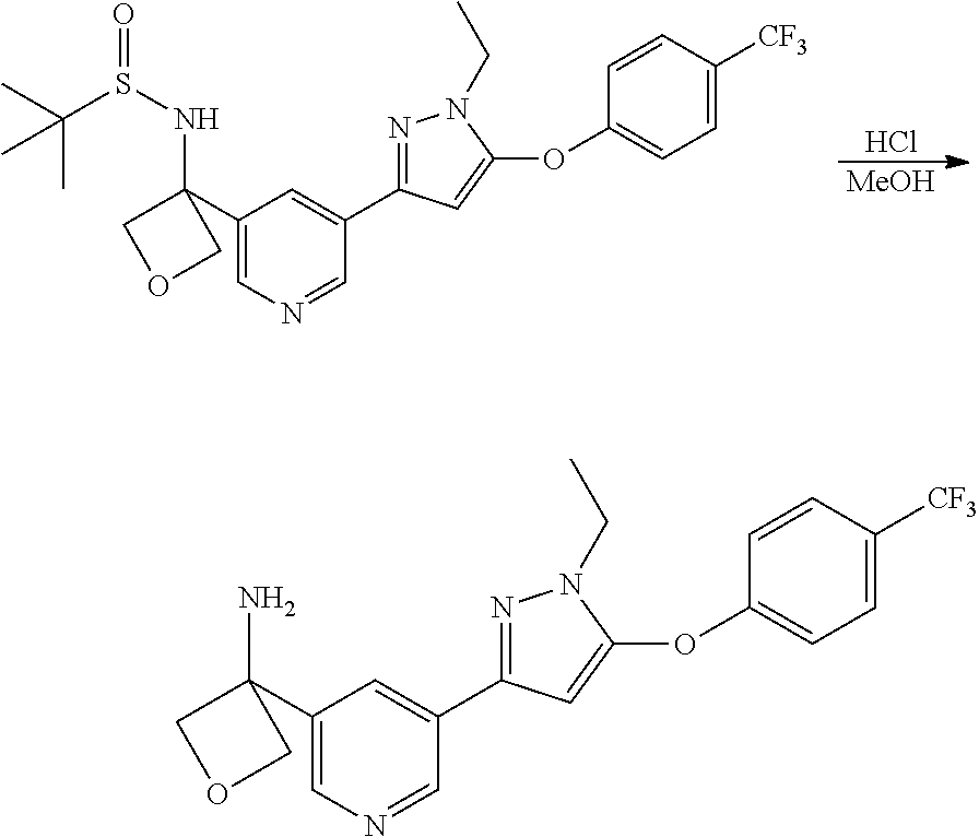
Cl.[MeOH].C1(C2(NS(=O)C(C)(C)C)COC2)=CN=CC(C2=NN(CC)C(OC3=CC=C([CF3])C=C3)=C2)=C1.C1(C2(N)COC2)=CN=CC(C2=NN(CC)C(OC3=CC=C([CF3])C=C3)=C2)=C1
